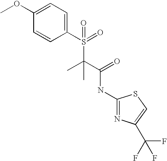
C1(OC)=CC=C(S(=O)(C(C(=O)NC2=NC(C(F)(F)F)=CS2)(C)C)=O)C=C1
